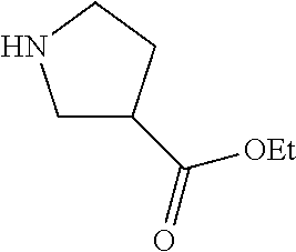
C1C(C(=O)[OEt])CCN1
